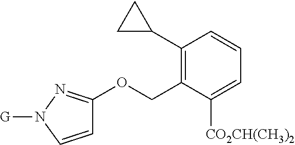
C1(C2CC2)=C(COC2=NN([G])C=C2)C([CO2CH(CH3)2])=CC=C1
